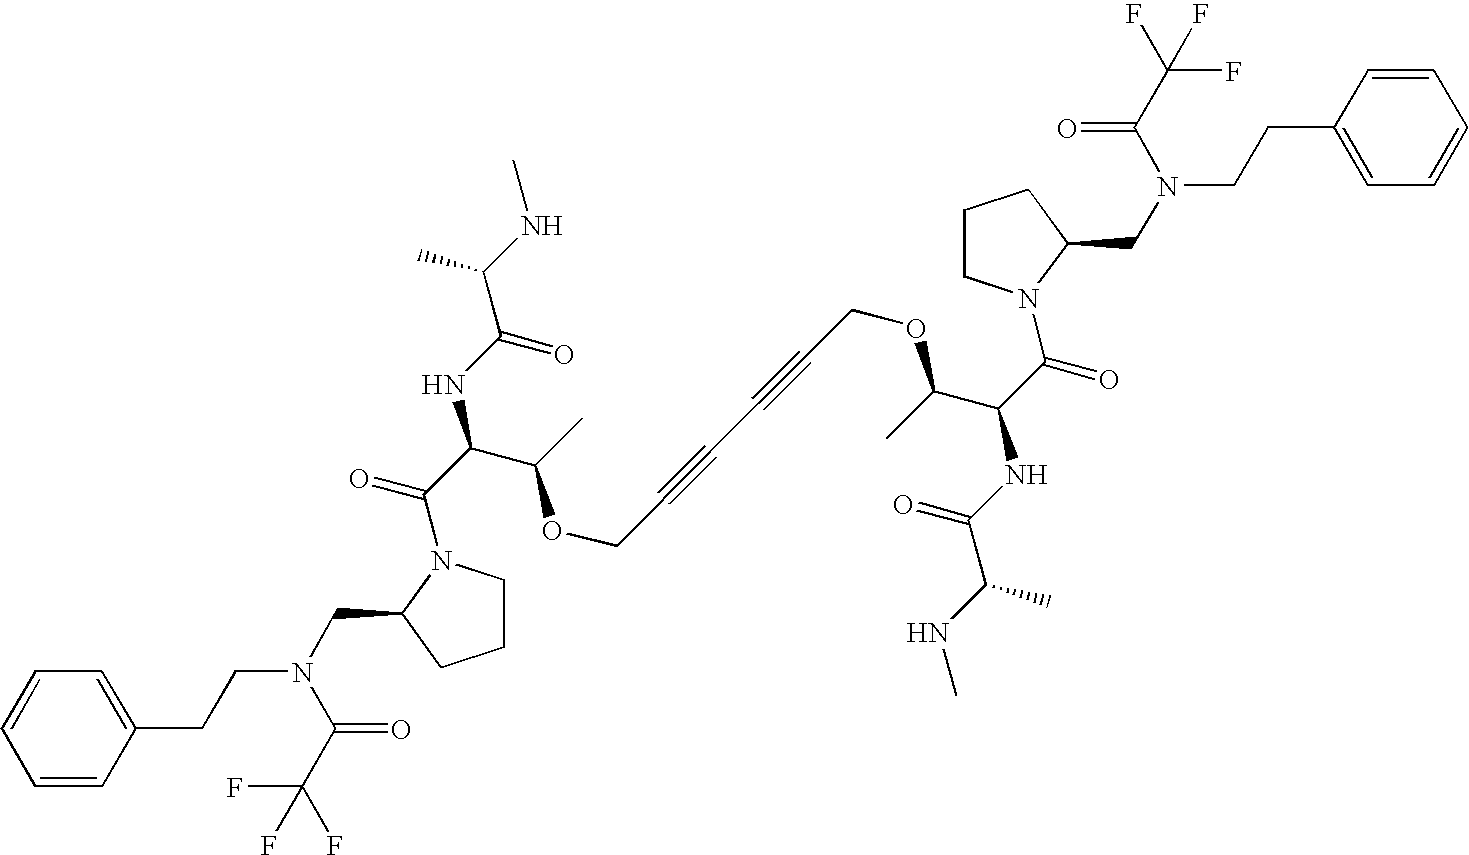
C1=CC=CC(CCN(CC2N(C(C(NC(C(NC)C)=O)C(C)OCC#CC#CCOC(C(C(=O)N3CCCC3CN(CCC3=CC=CC=C3)C(=O)C(F)(F)F)NC(C(NC)C)=O)C)=O)CCC2)C(C(F)(F)F)=O)=C1
